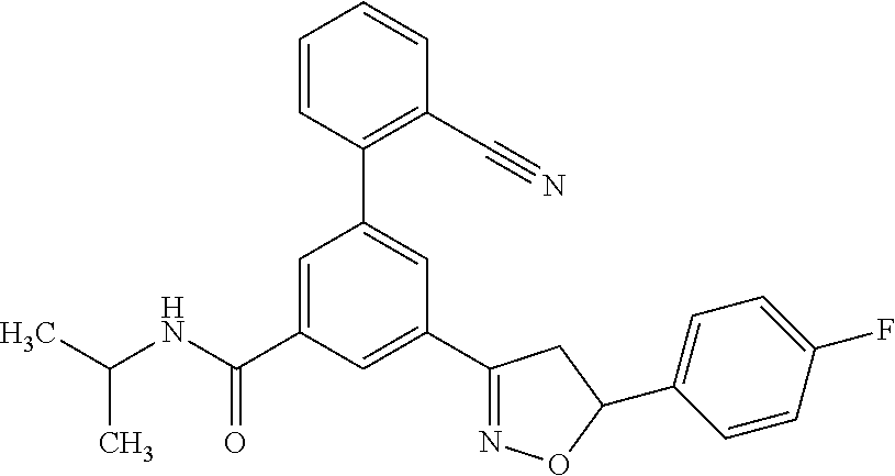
CC(NC(C1=CC(C2=C(C#N)C=CC=C2)=CC(C2=NOC(C3=CC=C(F)C=C3)C2)=C1)=O)C
